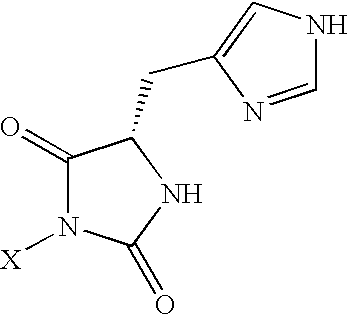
C1(=O)N([X])C(=O)NC1CC1=CNC=N1
